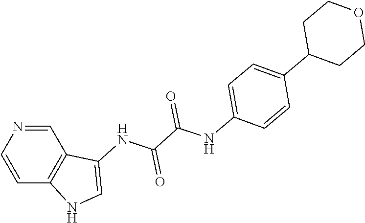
C1(NC(C(NC2=CNC3=C2C=NC=C3)=O)=O)=CC=C(C2CCOCC2)C=C1
